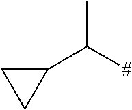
C1(C([#])C)CC1
